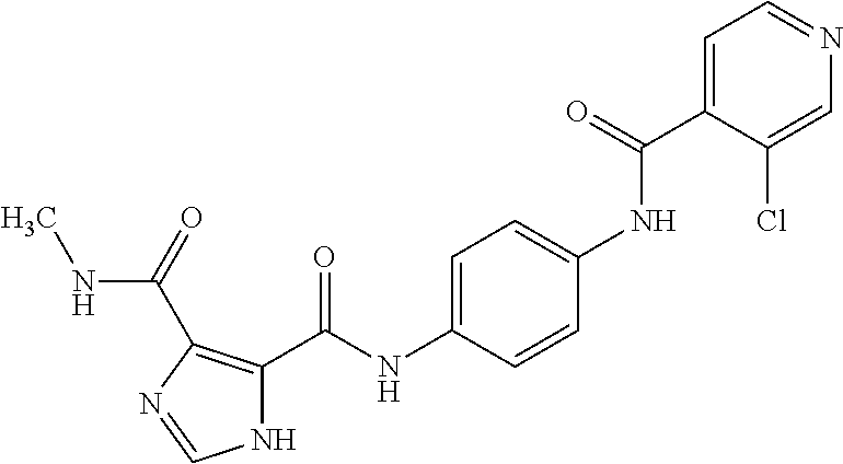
C1=C(C(NC2=CC=C(NC(C3=C(C(=O)NC)N=CN3)=O)C=C2)=O)C(Cl)=CN=C1
